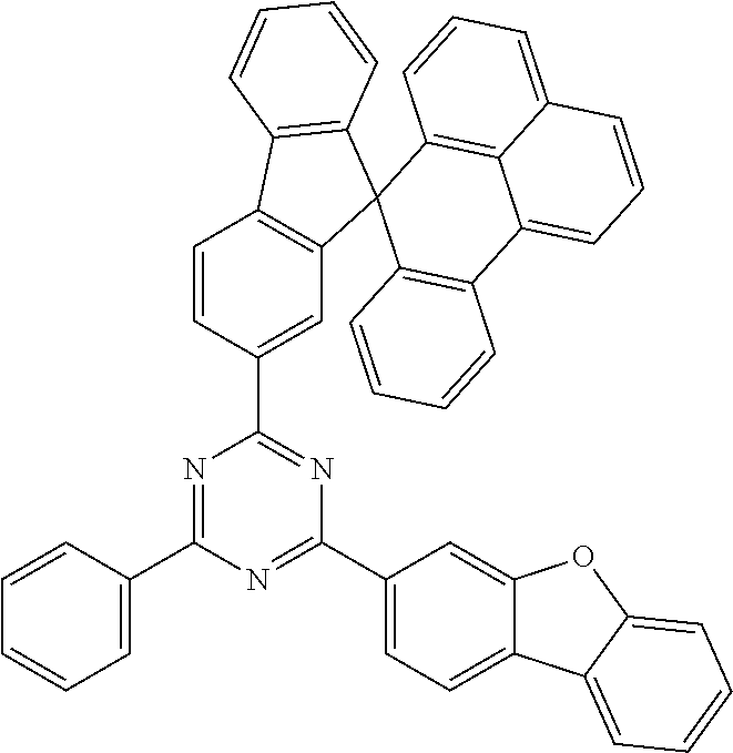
N1=C(C2=CC=CC=C2)N=C(C2=CC=C3C(=C2)OC2=CC=CC=C32)N=C1C1=CC2=C(C=C1)C1=C(C23C2=C(C4=CC=CC5=CC=CC3=C45)C=CC=C2)C=CC=C1
